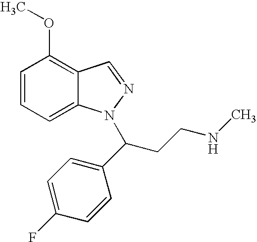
C1=CC=C2C(=C1OC)C=NN2C(CCNC)C1=CC=C(F)C=C1
